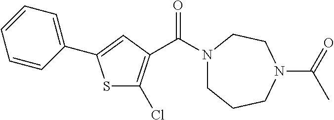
S1C(Cl)=C(C(N2CCCN(C(C)=O)CC2)=O)C=C1C1=CC=CC=C1
